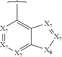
[X7]1=[X7]C(C)=C2C(=[X7]1)[X8][X7]=[X7]2
